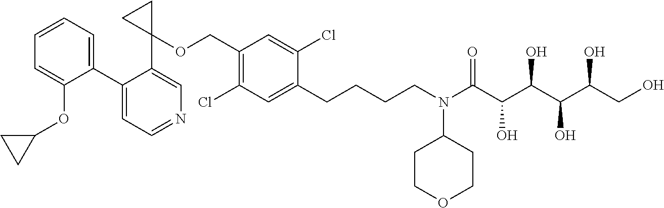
C1(C2=CC=CC=C2OC2CC2)=CC=NC=C1C1(OCC2=C(Cl)C=C(CCCCN(C(C(C(C(C(CO)O)O)O)O)=O)C3CCOCC3)C(Cl)=C2)CC1
